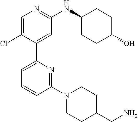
C1=C(Cl)C(C2=CC=CC(N3CCC(CN)CC3)=N2)=CC(NC2CCC(O)CC2)=N1
